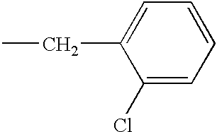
C1=C(CC)C(Cl)=CC=C1
